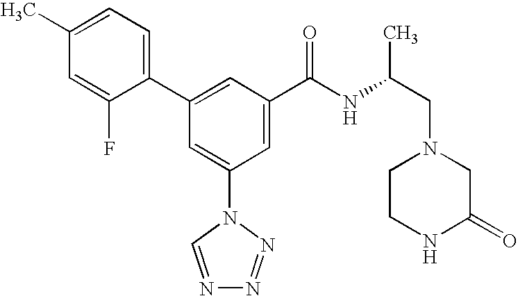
C1(C2=CC(C(NC(CN3CCNC(=O)C3)C)=O)=CC(N3C=NN=N3)=C2)=CC=C(C)C=C1F
